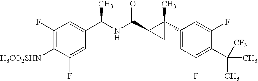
C1(C2(C)C(C(NC(C3=CC(F)=C([H3CO2SHN])C(F)=C3)C)=O)C2)=CC(F)=C(C(C)(C)[CF3])C(F)=C1
